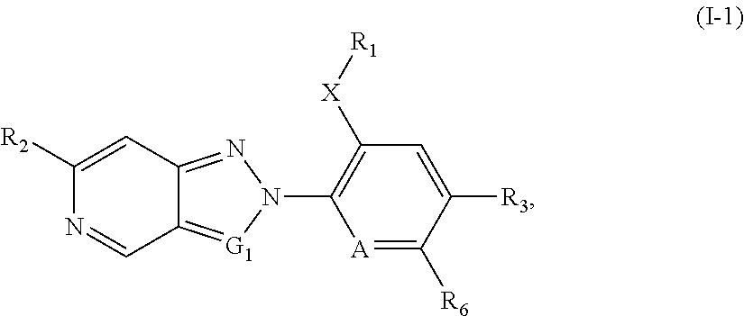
C1([R2])=CC2=NN(C3=C([X][R1])C=C([R3])C([R6])=[A]3)[G1]=C2C=N1
